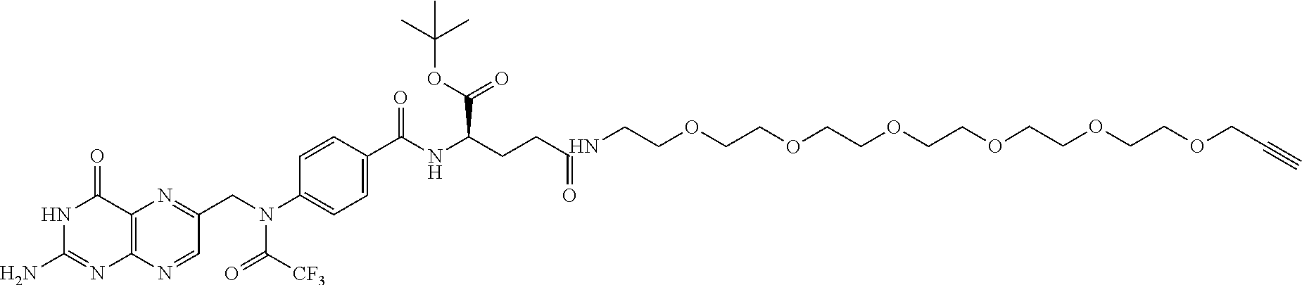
NCCOCCOCCOCCOCCOCCOCC#C.C1(CN(C2=CC=C(C(=O)NC(CCC=O)C(=O)OC(C)(C)C)C=C2)C([CF3])=O)=NC2=C(N=C1)N=C(N)NC2=O
